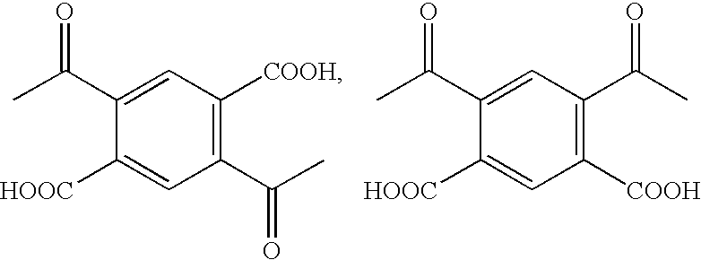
C1(C(C)=O)=C([COOH])C=C(C(C)=O)C([HOOC])=C1.C1([COOH])=C(C(C)=O)C=C(C(C)=O)C([HOOC])=C1
